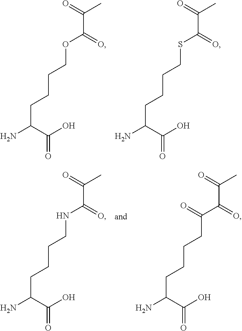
C(C(C(O)=O)N)CCCOC(C(=O)C)=O.C(C(C(O)=O)N)CCCSC(C(=O)C)=O.C(C(C(O)=O)N)CCCC(C(C(=O)C)=O)=O.C(C(C(O)=O)N)CCCNC(C(=O)C)=O
